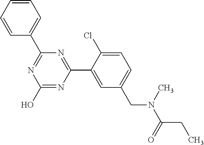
N1=C(C2=CC=CC=C2)N=C(C2=CC(CN(C(CC)=O)C)=CC=C2Cl)N=C1O
